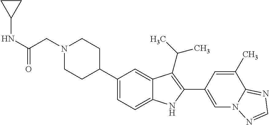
C(CN1CCC(C2=CC=C3C(=C2)C(C(C)C)=C(C2=CN4C(=NC=N4)C(C)=C2)N3)CC1)(NC1CC1)=O
